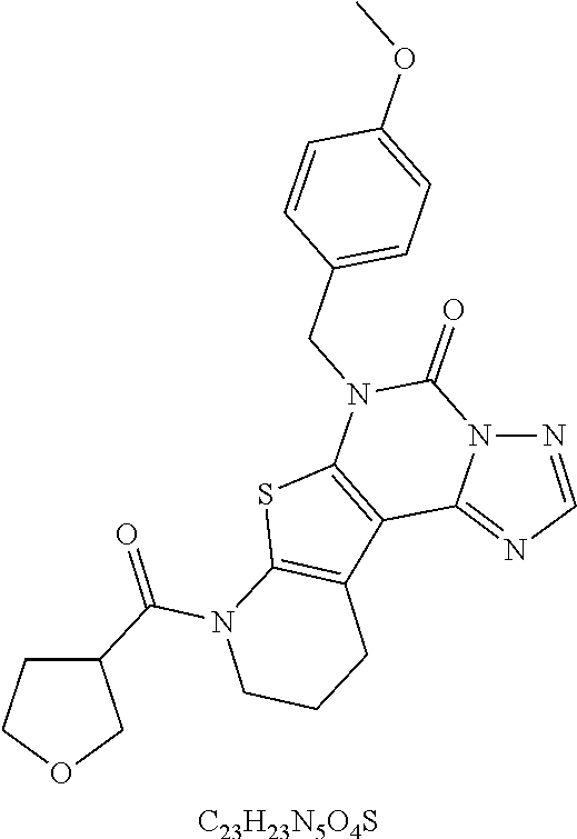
[C23H23N5O4S].C12=C(SC3=C1C1=NC=NN1C(=O)N3CC1=CC=C(OC)C=C1)N(C(C1CCOC1)=O)CCC2
